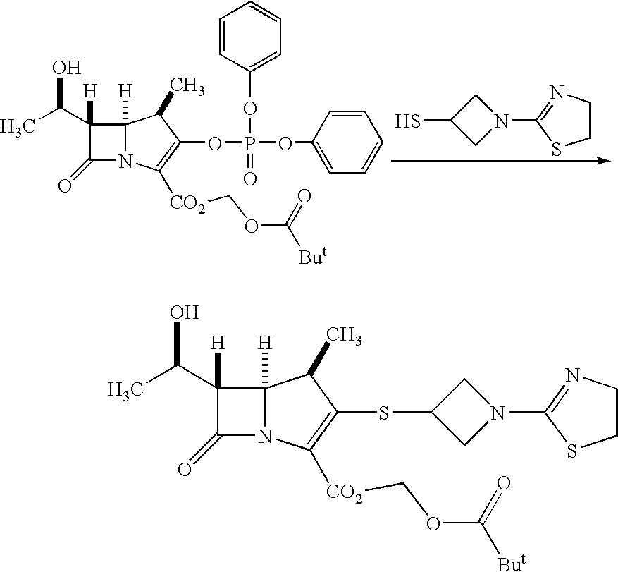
C1(N2CC(S)C2)=NCCS1.C1(=O)N2C([H])(C1(C(C)O)[H])C(C)C(OP(OC1=CC=CC=C1)(OC1=CC=CC=C1)=O)=C2[CO2]COC([But])=O.C1(=O)N2C([H])(C1(C(C)O)[H])C(C)C(SC1CN(C3=NCCS3)C1)=C2[CO2]COC([But])=O
